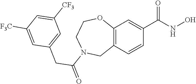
C12=C(C=CC(C(NO)=O)=C1)CN(C(=O)CC1=CC([CF3])=CC([F3C])=C1)CCO2
